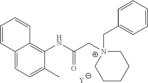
[Y].C12=CC=C(C)C(NC(C[N+]3(CC4=CC=CC=C4)CCCCC3)=O)=C1C=CC=C2
